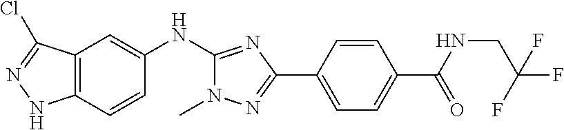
C12=C(C=CC(NC3=NC(C4=CC=C(C(NCC(F)(F)F)=O)C=C4)=NN3C)=C1)NN=C2Cl
